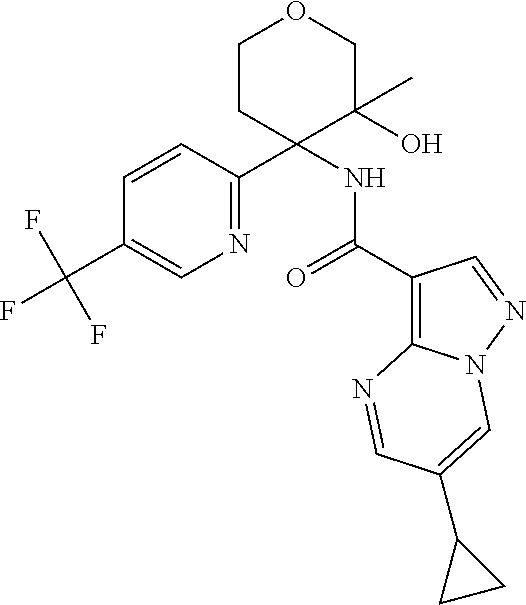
N1=C(C2(NC(C3=C4N(N=C3)C=C(C3CC3)C=N4)=O)C(O)(C)COCC2)C=CC(C(F)(F)F)=C1
